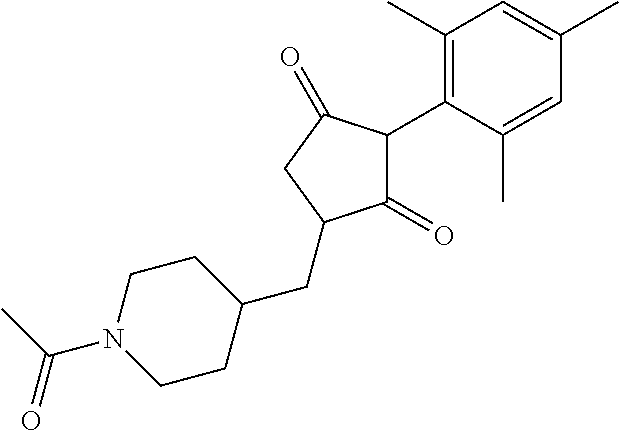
C1(=O)C(C2=C(C)C=C(C)C=C2C)C(=O)CC1CC1CCN(C(C)=O)CC1
